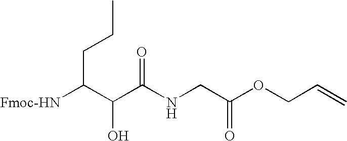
C(C(C(C(NCC(OCC=C)=O)=O)O)[Fmoc-HN])CC
